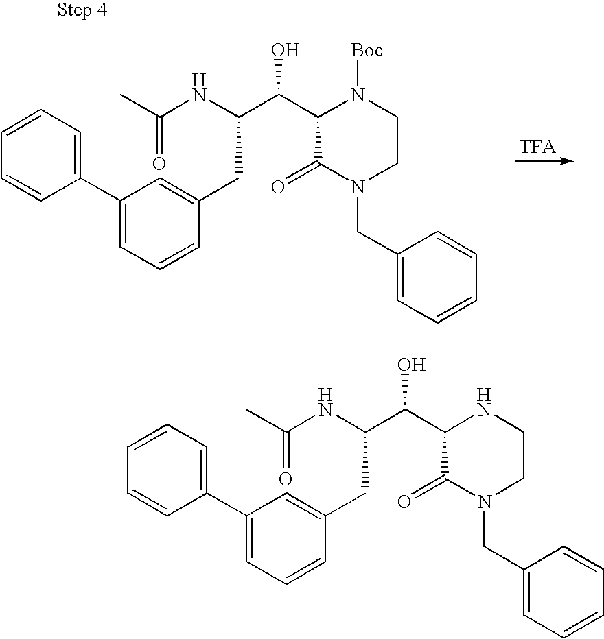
C1=C(CC(C(C2C(=O)N(CC3=CC=CC=C3)CCN2)O)NC(C)=O)C=CC=C1C1=CC=CC=C1.C1=C(CC(C(C2C(=O)N(CC3=CC=CC=C3)CCN2[Boc])O)NC(C)=O)C=CC=C1C1=CC=CC=C1.[TFA]
